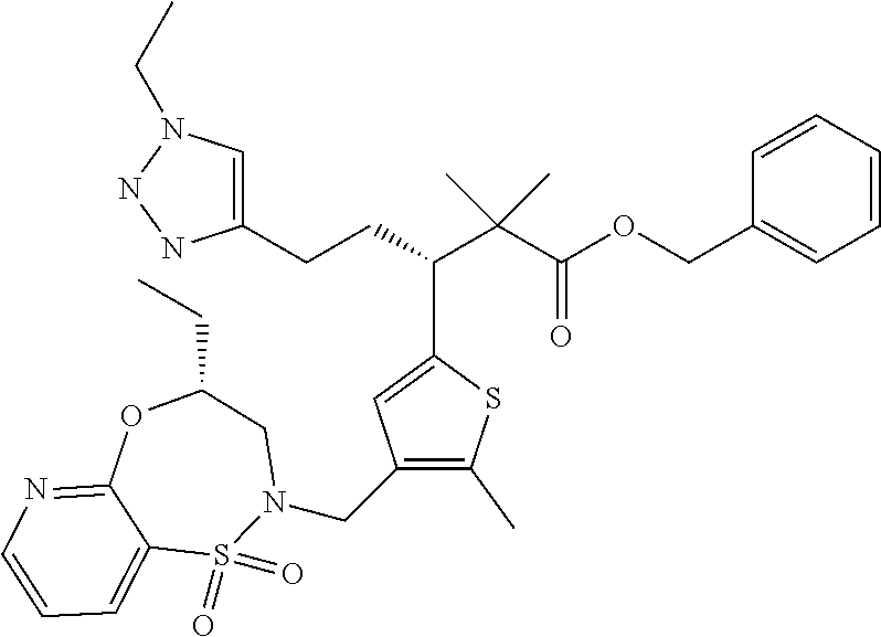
C1=C(CCC(C(C(OCC2=CC=CC=C2)=O)(C)C)C2=CC(CN3CC(CC)OC4=NC=CC=C4S3(=O)=O)=C(C)S2)NNN1CC
